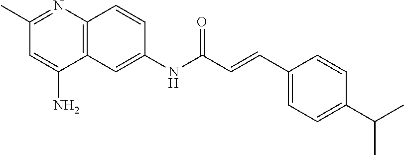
C12=C(C=C(NC(=O)C=CC3=CC=C(C(C)C)C=C3)C=C1)C(N)=CC(C)=N2
